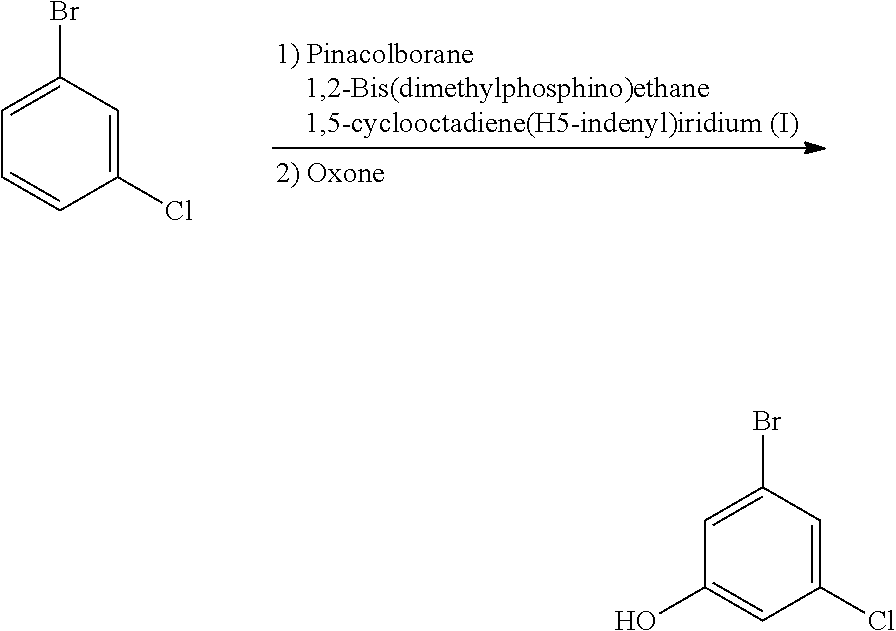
C1=C(Br)C=C(Cl)C=C1.C1=C(Br)C=C(Cl)C=C1O
